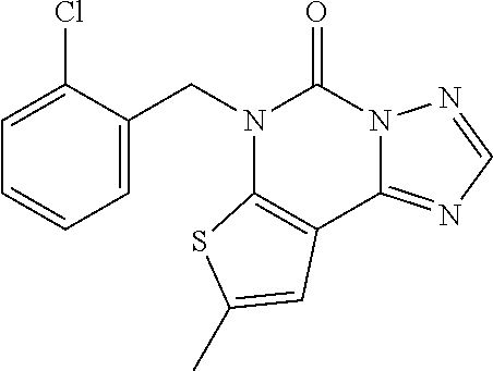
C1(CN2C3=C(C4=NC=NN4C2=O)C=C(C)S3)=CC=CC=C1Cl
